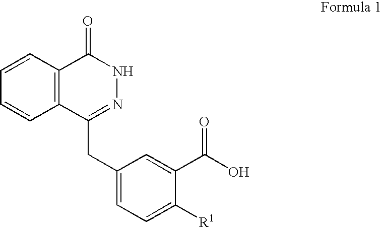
C12=C(C=CC=C1)C(=O)NN=C2CC1=CC=C([R1])C(C(O)=O)=C1
